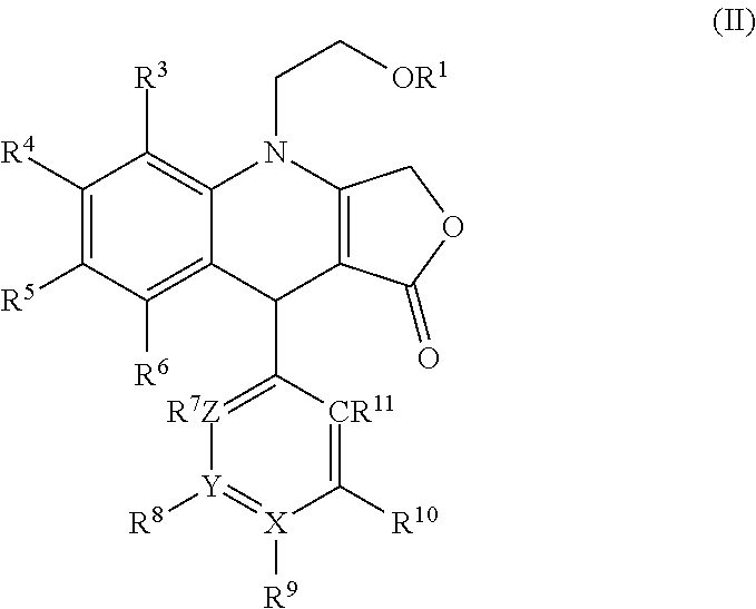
[Y]1([R8])=[X]([R9])C([R10])=[CR11]C(C2C3=C(N(CC[OR1])C4=C([R3])C([R4])=C([R5])C([R6])=C24)COC3=O)=[R7Z]1
